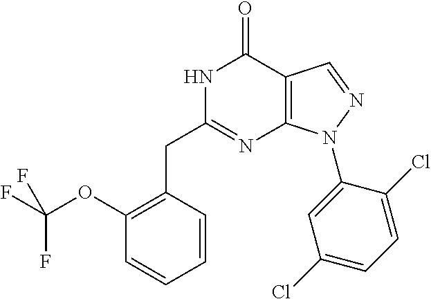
C1(OC(F)(F)F)=C(CC2=NC3=C(C(=O)N2)C=NN3C2=CC(Cl)=CC=C2Cl)C=CC=C1
